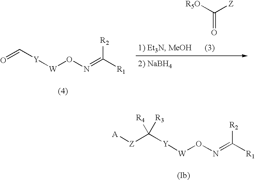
C(=O)([R5O])[Z].[Y]([W]ON=C([R1])[R2])C=O.[Y]([W]ON=C([R1])[R2])C([Z][A])([R4])[R3]
